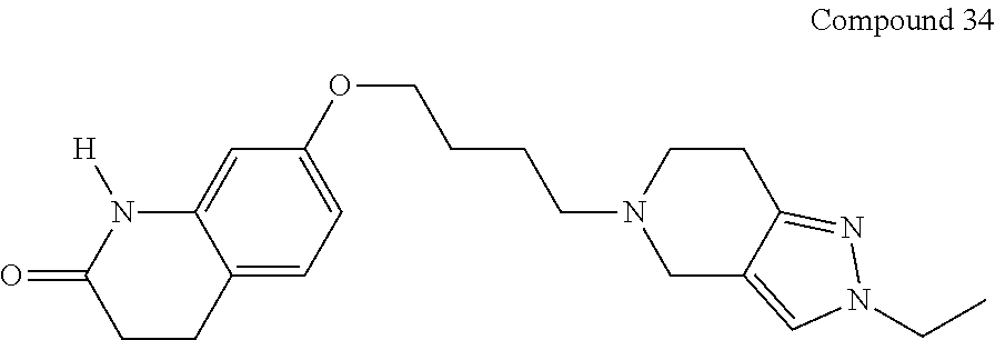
C12=CC=C(OCCCCN3CC4=CN(CC)N=C4CC3)C=C1N([H])C(=O)CC2
